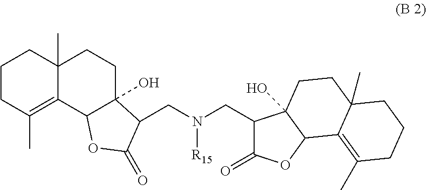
C1CC(C)=C2C(C)(C1)CCC1(O)C2OC(=O)C1CN([R15])CC1C(=O)OC2C1(O)CCC1(C)C2=C(C)CCC1
